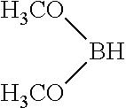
B([H3CO])[H3CO]
